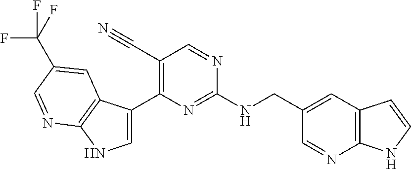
C1=C(C2=C(C#N)C=NC(NCC3=CC4=C(N=C3)NC=C4)=N2)C2=C(N1)N=CC(C(F)(F)F)=C2
